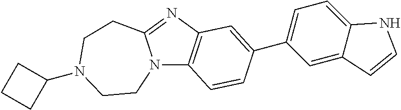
N12C3=C(N=C1CCN(C1CCC1)CC2)C=C(C1=CC=C2C(=C1)C=CN2)C=C3
